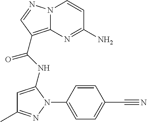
NC1=NC2=C(C(=O)NC3=CC(C)=NN3C3=CC=C(C#N)C=C3)C=NN2C=C1
